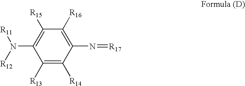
C1([R13])=C([R14])C(N=[R17])=C([R16])C([R15])=C1N([R12])[R11]
